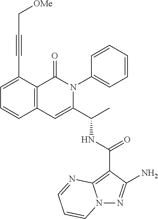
N12N=C(N)C(C(NC(C3=CC4=C(C(=O)N3C3=CC=CC=C3)C(C#CC[OMe])=CC=C4)C)=O)=C1N=CC=C2
